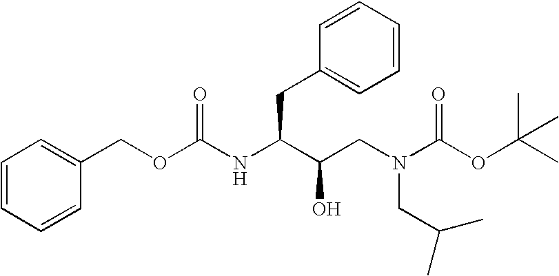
C1(COC(NC(C(CN(C(OC(C)(C)C)=O)CC(C)C)O)CC2=CC=CC=C2)=O)=CC=CC=C1
